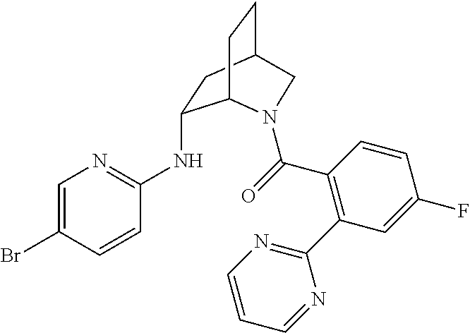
BrC1=CN=C(NC2CC3CCC2N(C(=O)C2=C(C4=NC=CC=N4)C=C(F)C=C2)C3)C=C1
